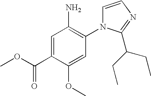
C1=C(C(=O)OC)C(OC)=CC(N2C=CN=C2C(CC)CC)=C1N
